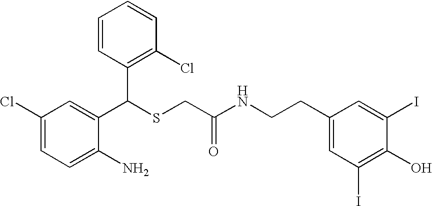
C1(C(SCC(=O)NCCC2=CC(I)=C(O)C(I)=C2)C2=C(Cl)C=CC=C2)=CC(Cl)=CC=C1N
